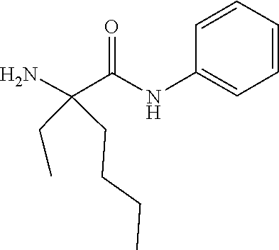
C(CC)CC(CC)(N)C(=O)NC1=CC=CC=C1
